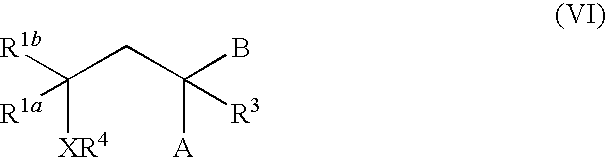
C([XR4])(CC([A])(B)[R3])([R1b])[R1a]
